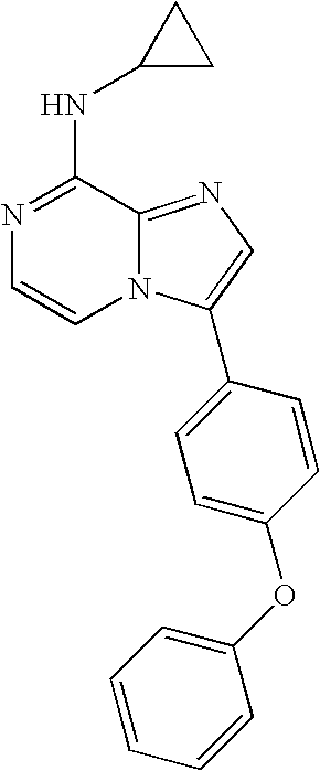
N1=C(NC2CC2)C2=NC=C(C3=CC=C(OC4=CC=CC=C4)C=C3)N2C=C1
